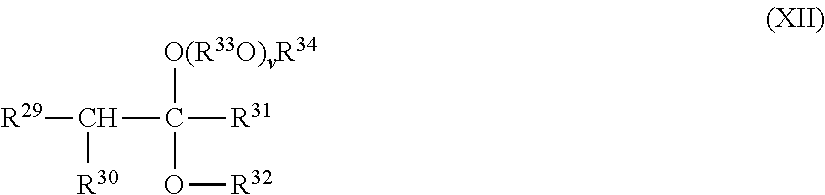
[R29]C(C([R31])(O[R32])[O(R33O)vR34])[R30]
